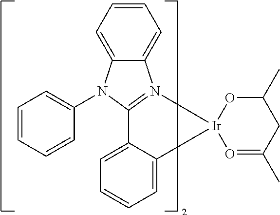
C1=CC=C2C(=C1)C1=N(C3=CC=CC=C3N1C1=CC=CC=C1)[Ir]21O=C(C)CC(C)O1
